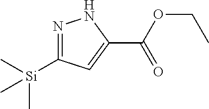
N1=C([Si](C)(C)C)C=C(C(OCC)=O)N1
